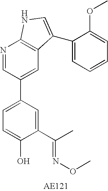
C1(C(C)=NOC)=CC(C2=CC3=C(N=C2)NC=C3C2=CC=CC=C2OC)=CC=C1O
